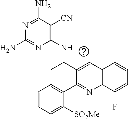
C12=C(C(F)=CC=C1)N=C(C1=CC=CC=C1[SO2Me])C(CC)=C2.NC1=C([CN])C(N)=NC(N)=N1
